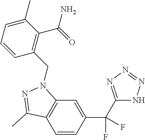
C12=C(C=CC(C(C3=NN=NN3)(F)F)=C1)C(C)=NN2CC1=C(C(=O)N)C(C)=CC=C1
